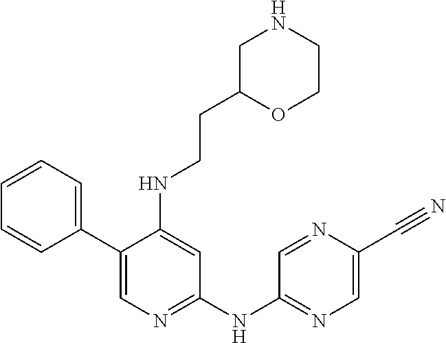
C1(C2=CC=CC=C2)=CN=C(NC2=NC=C(C#N)N=C2)C=C1NCCC1OCCNC1
